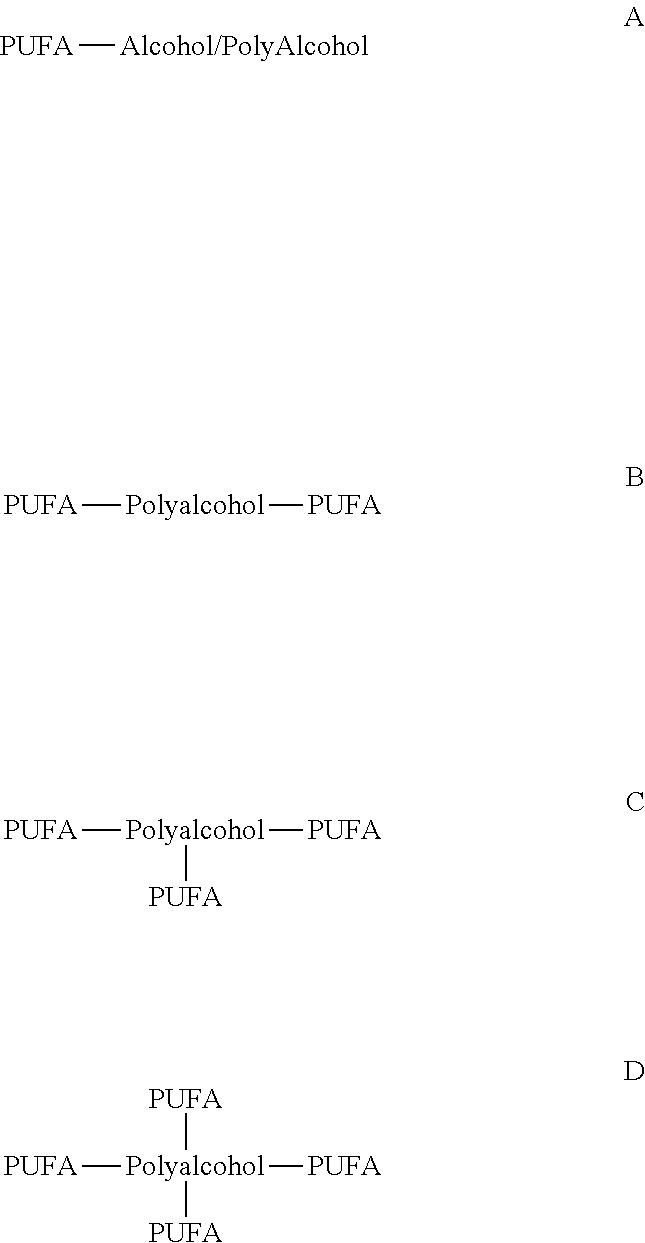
[PUFA][Alcohol/PolyAlcohol].[PUFA][Polyalcohol][PUFA].[PUFA][Polyalcohol]([PUFA])[PUFA].[PUFA][Polyalcohol]([PUFA])([PUFA])[PUFA]
